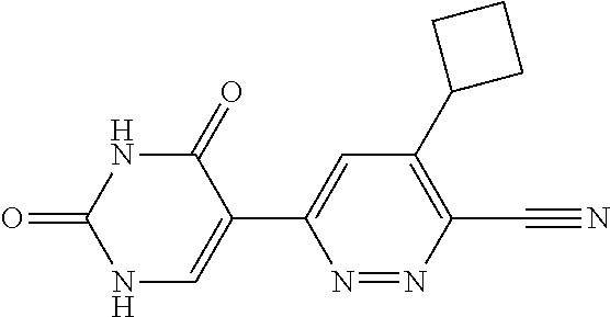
N1C(=O)C(C2=CC(C3CCC3)=C(C#N)N=N2)=CNC1=O
